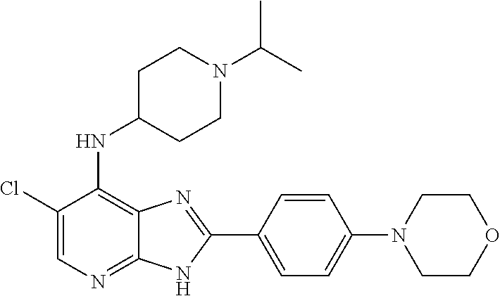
C1(Cl)=CN=C2C(=C1NC1CCN(C(C)C)CC1)N=C(C1=CC=C(N3CCOCC3)C=C1)N2
